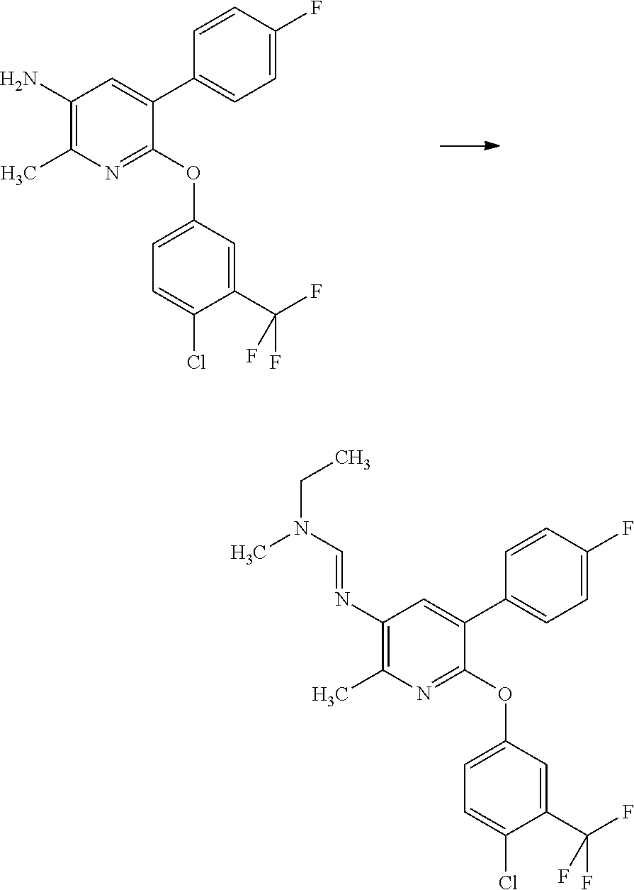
C1(N)=C(C)N=C(OC2=CC=C(Cl)C(C(F)(F)F)=C2)C(C2=CC=C(F)C=C2)=C1.C1(N=CN(CC)C)=C(C)N=C(OC2=CC=C(Cl)C(C(F)(F)F)=C2)C(C2=CC=C(F)C=C2)=C1
